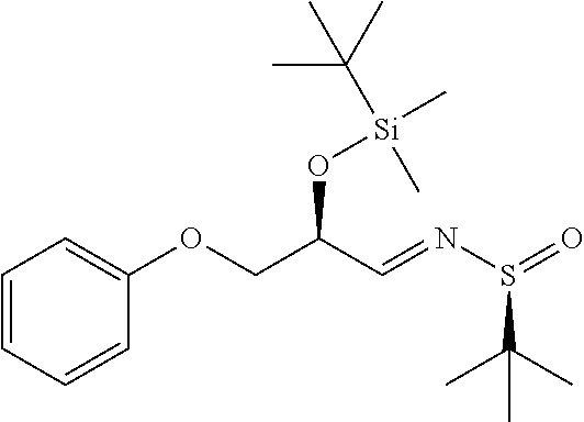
C1=CC=CC(OCC(C=NS(=O)C(C)(C)C)O[Si](C)(C(C)(C)C)C)=C1
